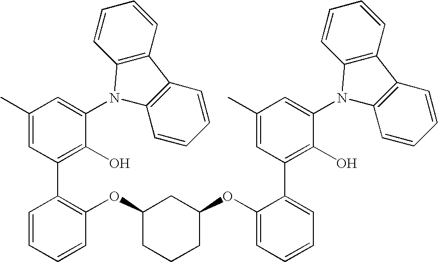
C1(C)=CC(C2=C(OC3CCCC(OC4=CC=CC=C4C4=C(O)C(N5C6=C(C7=C5C=CC=C7)C=CC=C6)=CC(C)=C4)C3)C=CC=C2)=C(O)C(N2C3=C(C4=C2C=CC=C4)C=CC=C3)=C1
